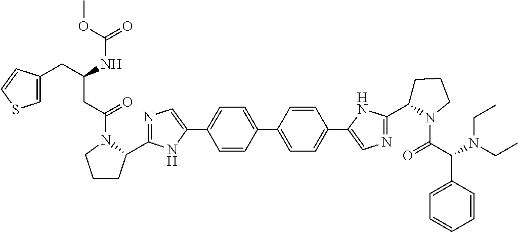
C1=CC(C2=CC=C(C3=CN=C(C4CCCN4C(=O)C(C4=CC=CC=C4)N(CC)CC)N3)C=C2)=CC=C1C1=CN=C(C2CCCN2C(CC(CC2=CSC=C2)NC(=O)OC)=O)N1
